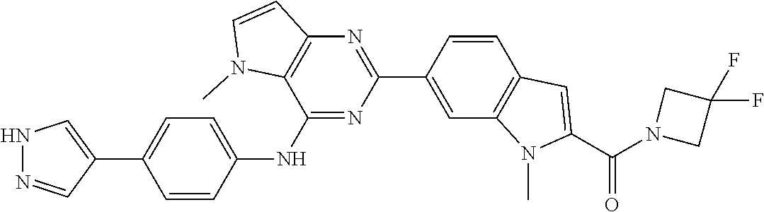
N1=C(NC2=CC=C(C3=CNN=C3)C=C2)C2=C(N=C1C1=CC3=C(C=C1)C=C(C(=O)N1CC(F)(F)C1)N3C)C=CN2C
